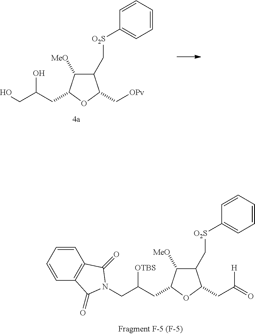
C1=CC=CC2=C1C(=O)N(CC(CC1C([MeO])C(C[O2S]C3=CC=CC=C3)C(CC(=O)[H])O1)[OTBS])C2=O.OCC(CC1C([MeO])C(C[O2S]C2=CC=CC=C2)C(C[OPv])O1)O
